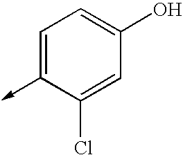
C1=C(->C)C(Cl)=CC(O)=C1
